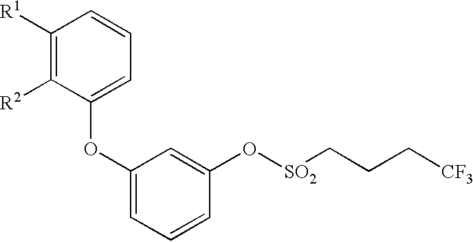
C1([R1])=C([R2])C(OC2=CC=CC(O[SO2]CCC[CF3])=C2)=CC=C1
